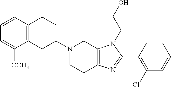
C12=C(CC(N3CCC4=C(C3)N(CCO)C(C3=C(Cl)C=CC=C3)=N4)CC1)C([OCH3])=CC=C2
